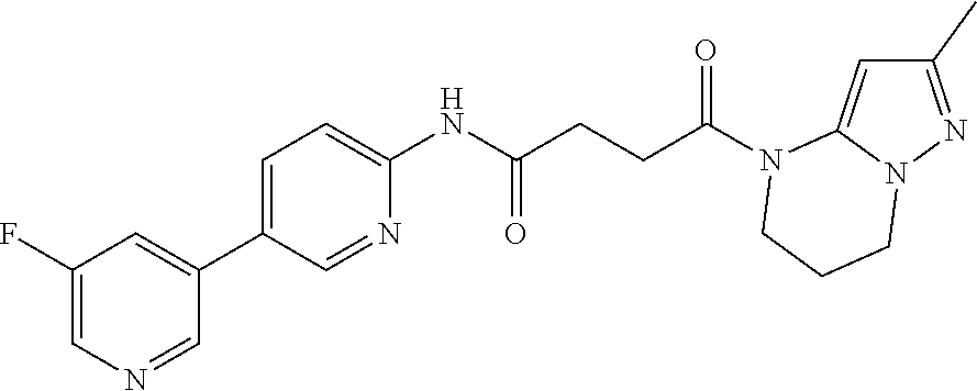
C1(C)=NN2C(=C1)N(C(CCC(NC1=CC=C(C3=CC(F)=CN=C3)C=N1)=O)=O)CCC2
